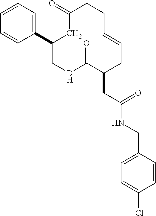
C1=CC=C(C2CBC(=O)C(CC(NCC3=CC=C(Cl)C=C3)=O)CC=CCCC(=O)C2)C=C1
